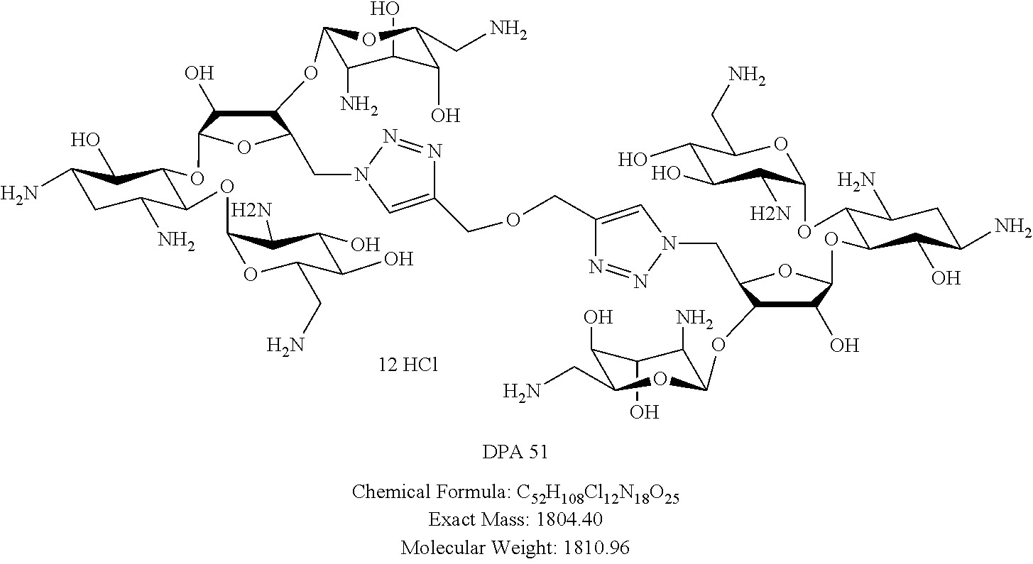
C1(O)C(N)C(OC2C(O)C(OC3C(O)C(N)CC(N)C3OC3C(N)C(O)C(O)C(CN)O3)OC2CN2N=NC(COCC3=CN(CC4C(OC5C(N)C(O)C(O)C(CN)O5)C(O)C(OC5C(O)C(N)CC(N)C5OC5C(N)C(O)C(O)C(CN)O5)O4)N=N3)=C2)OC(CN)C1O.[12 HCl]
